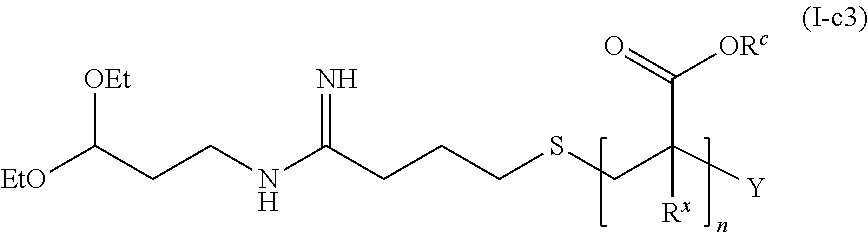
[EtO]C(CCNC(CCCSCC([Y])(C(=O)[ORc])[Rx])=N)[OEt]
